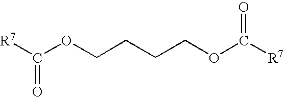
[R7]C(OCCCCOC([R7])=O)=O
